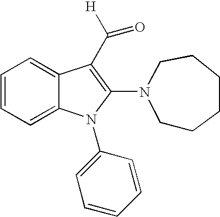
C1=CC=C2C(=C1)C(C([H])=O)=C(N1CCCCCC1)N2C1=CC=CC=C1
